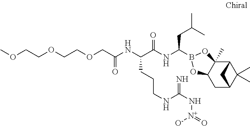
C12C3(C)C(CC(C1(C)C)C2)OB(C(NC(C(NC(=O)COCCOCCOC)CCCNC(N[N+](=O)[O-])=N)=O)CC(C)C)O3
